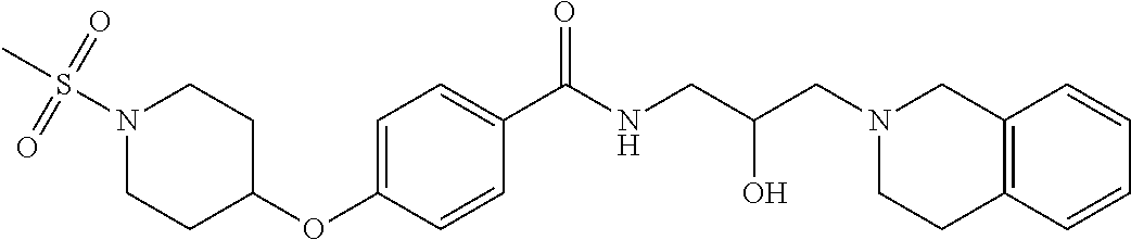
C1=C(OC2CCN(S(C)(=O)=O)CC2)C=CC(C(NCC(CN2CC3=C(CC2)C=CC=C3)O)=O)=C1
